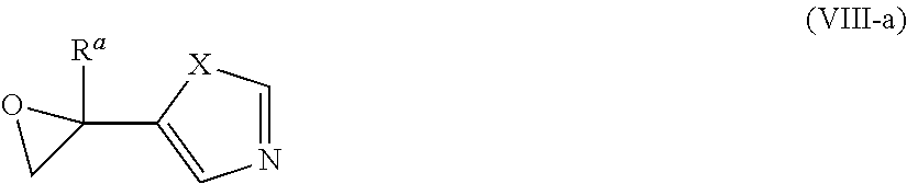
N1=C[X]C(C2([Ra])OC2)=C1
